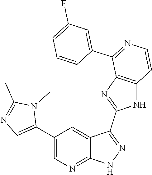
C1(C2=CN=C(C)N2C)=CN=C2C(=C1)C(C1=NC3=C(N1)C=CN=C3C1=CC(F)=CC=C1)=NN2
